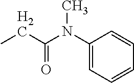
C1(N(C(CC)=O)C)=CC=CC=C1
